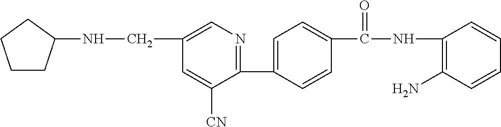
C1(C2=CC=C(C(NC3=C(N)C=CC=C3)=O)C=C2)=NC=C(CNC2CCCC2)C=C1[CN]
